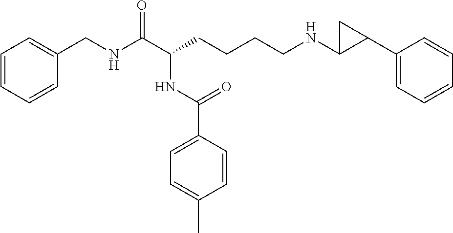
C1=CC=CC(CNC(C(CCCCNC2C(C3=CC=CC=C3)C2)NC(C2=CC=C(C)C=C2)=O)=O)=C1
